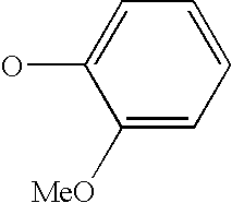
OC1=CC=CC=C1[MeO]
